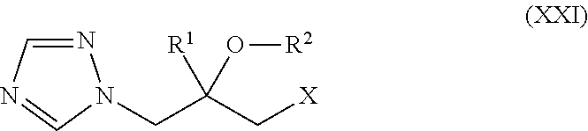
N1=CN=CN1CC(C[X])(O[R2])[R1]
